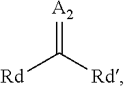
[A2]=C([Rd])[Rd]
